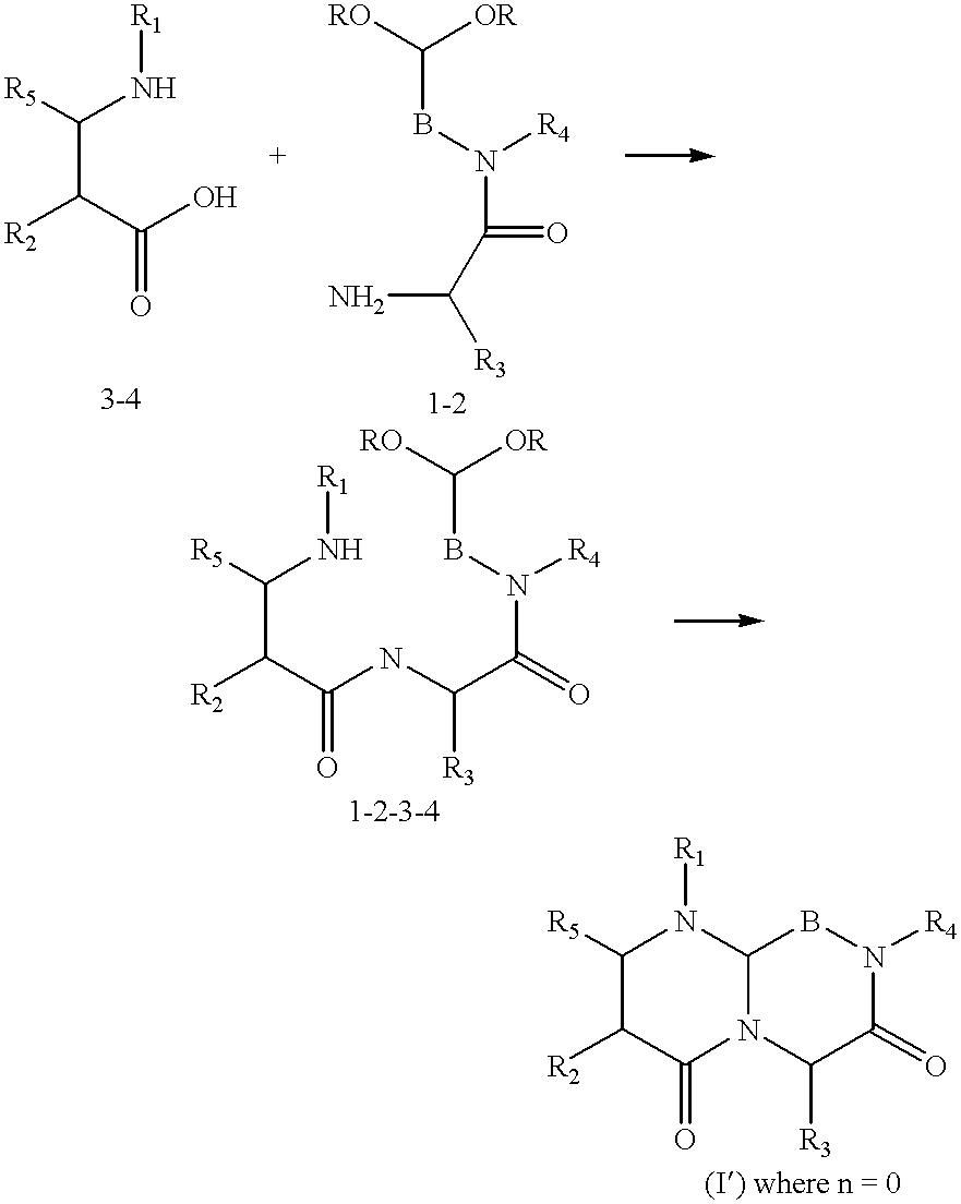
C(C(C(O)=O)[R2])(N[R1])[R5].[RO]C([OR])BN([R4])C(=O)C([R3])N.C(C(C(NC([R3])C(=O)N(BC([RO])[OR])[R4])=O)[R2])(N[R1])[R5].C1([R5])C([R2])C(=O)N2C([R3])C(=O)N([R4])BC2N1[R1]
